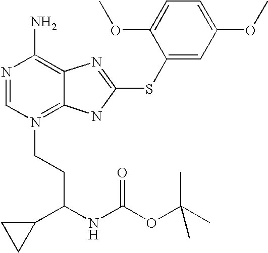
N1=CN(CCC(NC(OC(C)(C)C)=O)C2CC2)=C2C(=C1N)N=C(SC1=CC(OC)=CC=C1OC)N2
